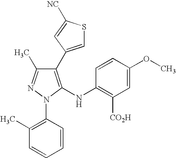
C1(C2=CSC([NC])=C2)=C(NC2=C([CO2H])C=C(OC)C=C2)N(C2=C(C)C=CC=C2)N=C1C
